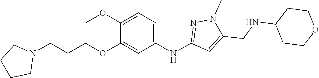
C1(NC2=CC=C(OC)C(OCCCN3CCCC3)=C2)=NN(C)C(CNC2CCOCC2)=C1
